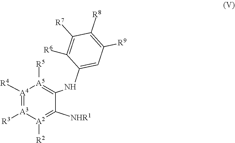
[A4]1([R4])=[A3]([R3])[A2]([R2])=C([NHR1])C(NC2=CC([R9])=C([R8])C([R7])=C2[R6])=[A5]1[R5]
